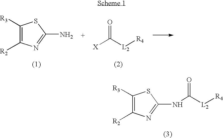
C1([R3])=C([R2])N=C(N)S1.O=C([L2][R4])[X].C1([R3])=C([R2])N=C(NC([L2][R4])=O)S1
